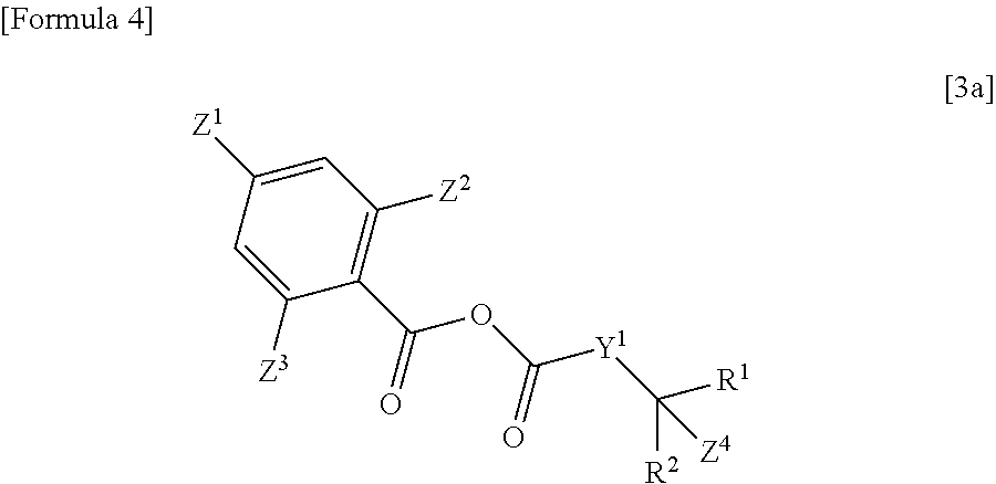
C1=C([Z1])C=C([Z3])C(C(OC(=O)[Y1]C([R1])([Z4])[R2])=O)=C1[Z2]
